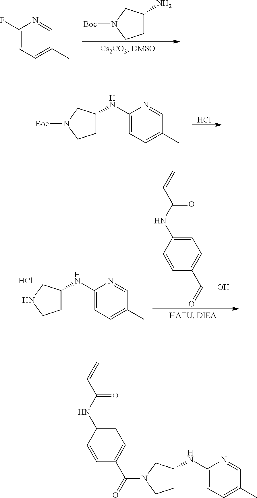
C1C(N)CN([Boc])C1.C1(F)=CC=C(C)C=N1.C1(NC2CCN([Boc])C2)=CC=C(C)C=N1.Cl.C1(NC2CCNC2)=CC=C(C)C=N1.Cl.C1=CC(NC(C=C)=O)=CC=C1C(O)=O.C1=CC(NC(C=C)=O)=CC=C1C(=O)N1CC(NC2=CC=C(C)C=N2)CC1
